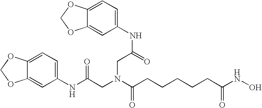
C1(NC(=O)CN(CC(NC2=CC=C3C(=C2)OCO3)=O)C(=O)CCCCCC(NO)=O)=CC=C2C(=C1)OCO2
